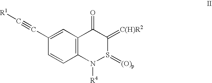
C12=C(C=C(C#C[R1])C=C1)C(=O)C(=[C(H)R2])S(=[(O)p])N2[R4]
